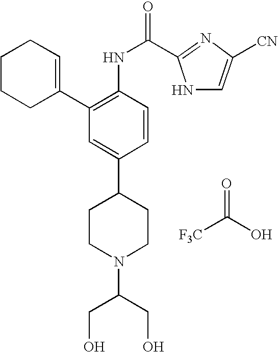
C1(C2=CCCCC2)=C(NC(=O)C2=NC([CN])=CN2)C=CC(C2CCN(C(CO)CO)CC2)=C1.[F3C]C(=O)O
